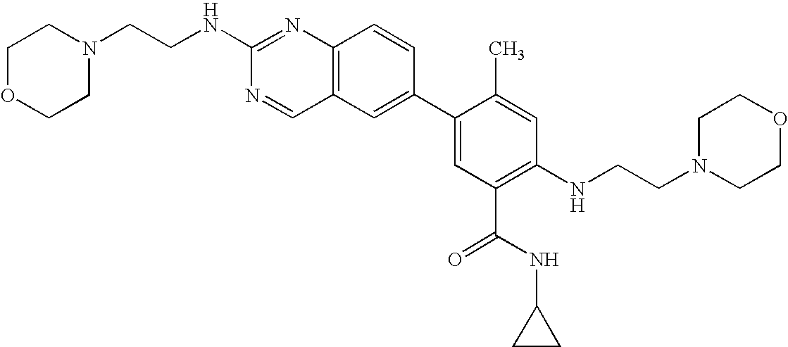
C12=C(C=C(C3=CC(C(NC4CC4)=O)=C(NCCN4CCOCC4)C=C3C)C=C1)C=NC(NCCN1CCOCC1)=N2
